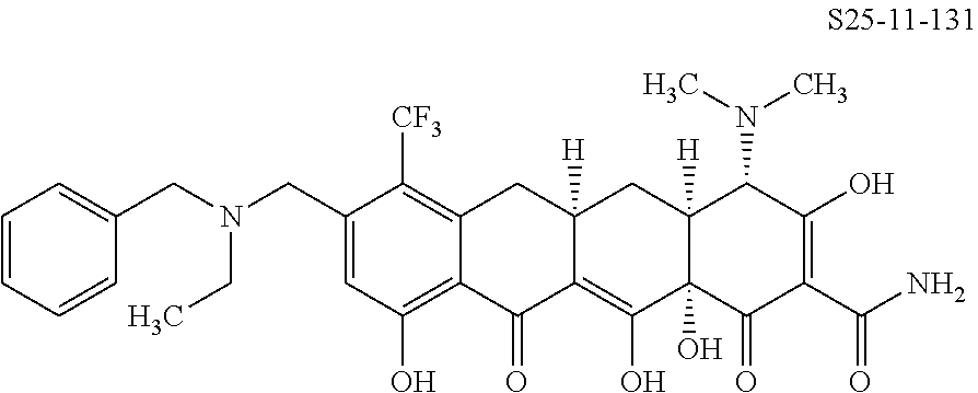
C1=C(CN(CC2=CC=CC=C2)CC)C([CF3])=C2C(=C1O)C(=O)C1=C(O)C3(O)C([H])(CC1([H])C2)C(N(C)C)C(O)=C(C(N)=O)C3=O
